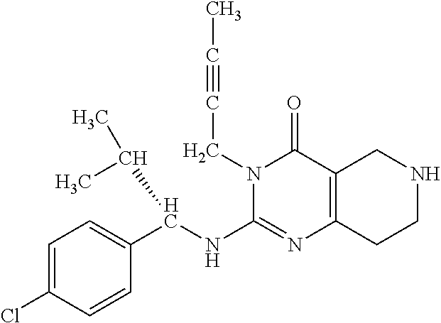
C1=C(Cl)C=CC(C(NC2=NC3=C(C(=O)N2CC#CC)CNCC3)C(C)C)=C1
